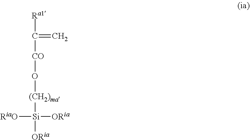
[Ra1]C([CO]O[(CH2)ma][Si]([ORia])([RiaO])[ORia])=C
